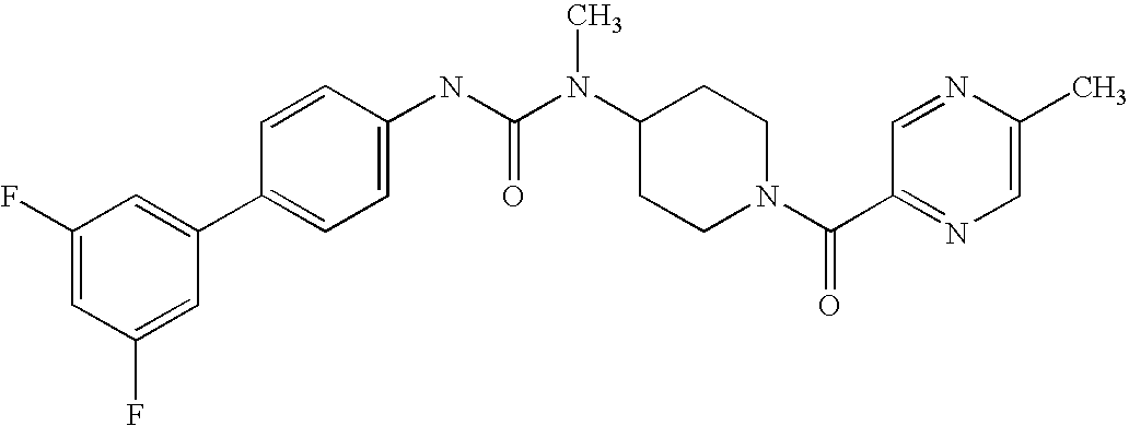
C1(F)=CC(F)=CC(C2=CC=C(NC(N(C3CCN(C(C4=NC=C(C)N=C4)=O)CC3)C)=O)C=C2)=C1
